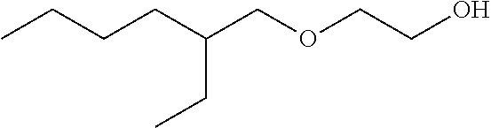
O(CCO)CC(CCCC)CC
